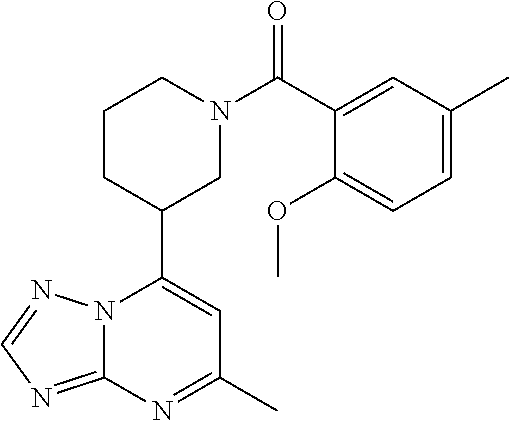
N12C(=NC=N1)N=C(C)C=C2C1CN(C(=O)C2=CC(C)=CC=C2OC)CCC1
